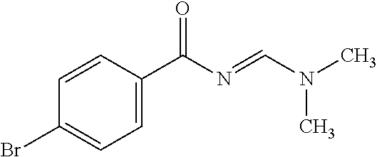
C1=C(C(N=CN(C)C)=O)C=CC(Br)=C1
